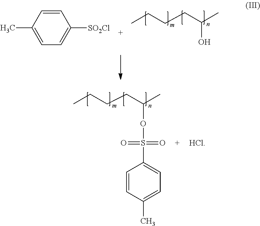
CCCCC(C)O.CC1=CC=C([SO2Cl])C=C1.CCCCC(C)OS(=O)(=O)C1=CC=C(C)C=C1.[HCl]
